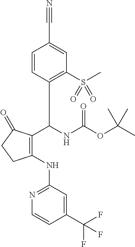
N1=C(NC2=C(C(NC(OC(C)(C)C)=O)C3=C(S(C)(=O)=O)C=C(C#N)C=C3)C(=O)CC2)C=C(C(F)(F)F)C=C1
